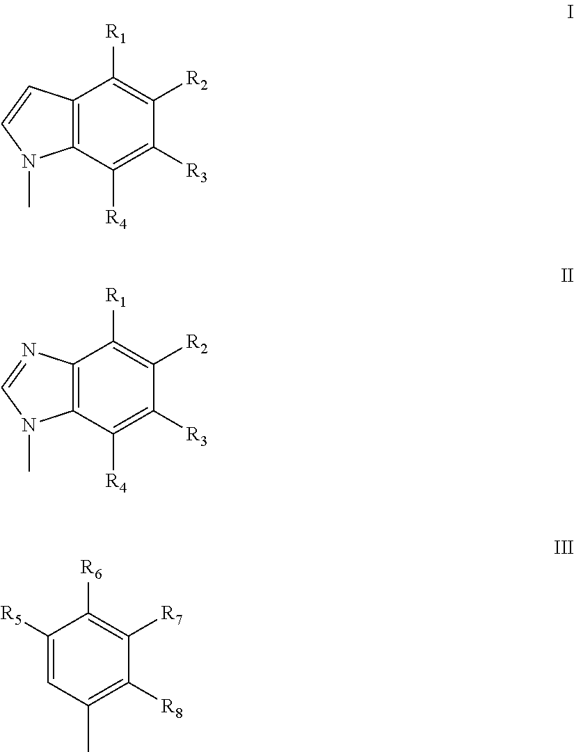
C12=C(C([R4])=C([R3])C([R2])=C1[R1])N(C)C=C2.C12=C(C([R4])=C([R3])C([R2])=C1[R1])N(C)C=N2.C1([R5])=CC(C)=C([R8])C([R7])=C1[R6]
